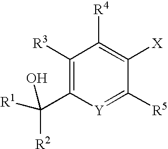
C1([R3])=C(C([R1])(O)[R2])[Y]=C([R5])C([X])=C1[R4]
